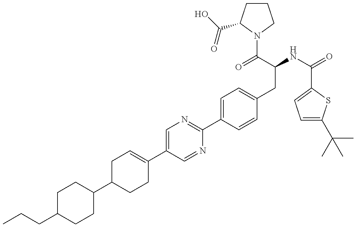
C(C1CCC(C2CCC(C3=CN=C(C4=CC=C(CC(NC(=O)C5=CC=C(C(C)(C)C)S5)C(=O)N5C(C(=O)O)CCC5)C=C4)N=C3)=CC2)CC1)CC
